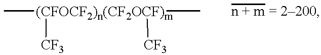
C[(CFOCF2)n(CF2OCF)m](C)([CF3])[CF3]
